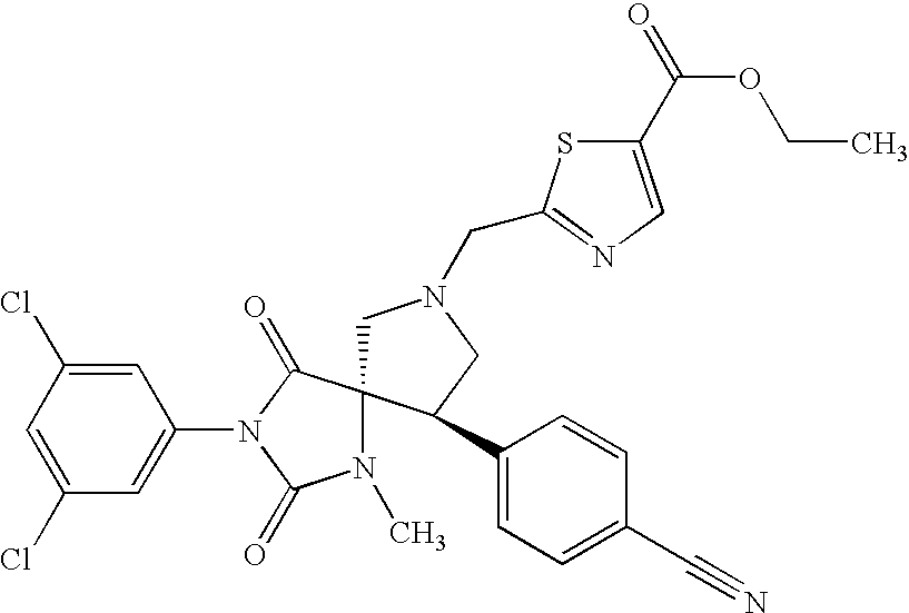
C1=C(Cl)C=C(N2C(=O)C3(N(C)C2=O)CN(CC2=NC=C(C(OCC)=O)S2)CC3C2=CC=C(C#N)C=C2)C=C1Cl
